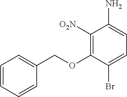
C1=CC=CC(COC2=C([O2N])C(N)=CC=C2Br)=C1
